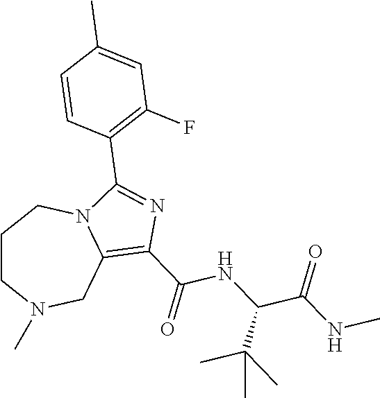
C1CN(C)CC2=C(C(=O)NC(C(NC)=O)C(C)(C)C)N=C(C3=C(F)C=C(C)C=C3)N2C1
